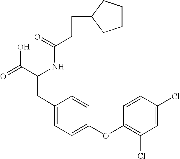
C(=O)(NC(C(=O)O)=CC1=CC=C(OC2=C(Cl)C=C(Cl)C=C2)C=C1)CCC1CCCC1
